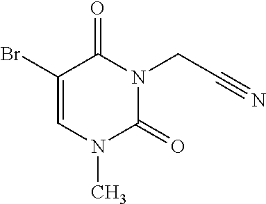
C1(Br)=CN(C)C(=O)N(CC#N)C1=O
